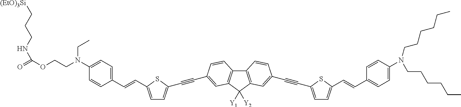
C12=C(C([Y2])([Y1])C3=C1C=CC(C#CC1=CC=C(C=CC4=CC=C(N(CCOC(=O)NCCC[(EtO)3Si])CC)C=C4)S1)=C3)C=C(C#CC1=CC=C(C=CC3=CC=C(N(CCCCCC)CCCCCC)C=C3)S1)C=C2
